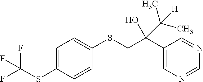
C1=C(SC(F)(F)F)C=CC(SCC(C2=CN=CN=C2)(O)C(C)(C)[H])=C1
